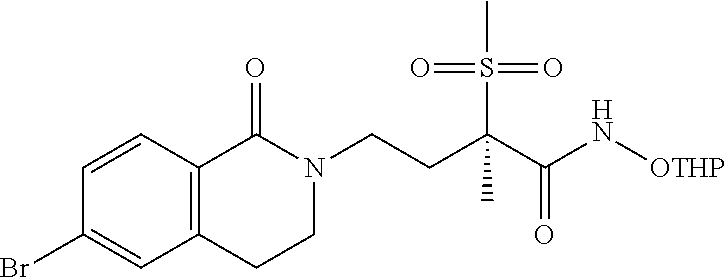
C1CC2=C(C=CC(Br)=C2)C(=O)N1CCC(C(=O)N[OTHP])(S(C)(=O)=O)C
